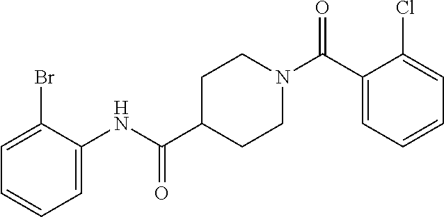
C1(C(N2CCC(C(NC3=CC=CC=C3Br)=O)CC2)=O)=CC=CC=C1Cl
